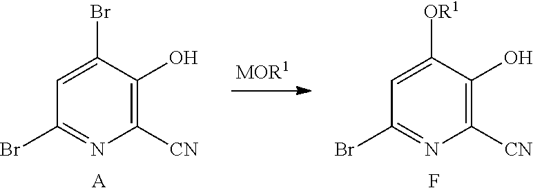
C1([CN])=C(O)C(Br)=CC(Br)=N1.[A].[MOR1].C1([CN])=C(O)C([OR1])=CC(Br)=N1.F
